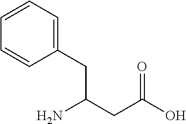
C1=CC=CC=C1CC(CC(=O)O)N
